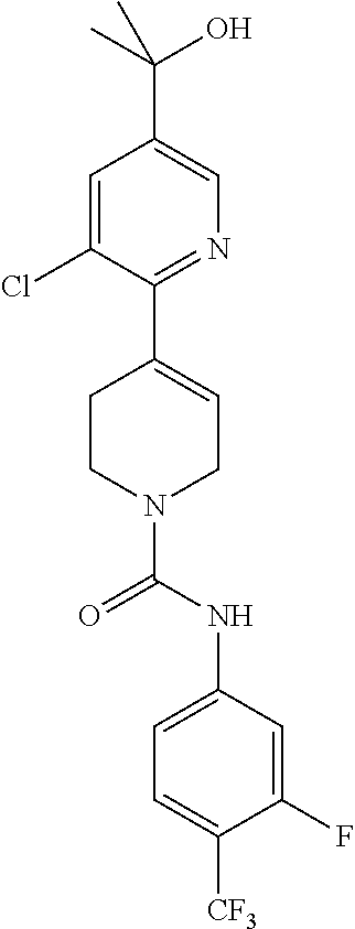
C1=C(Cl)C(C2=CCN(C(NC3=CC=C([CF3])C(F)=C3)=O)CC2)=NC=C1C(O)(C)C
